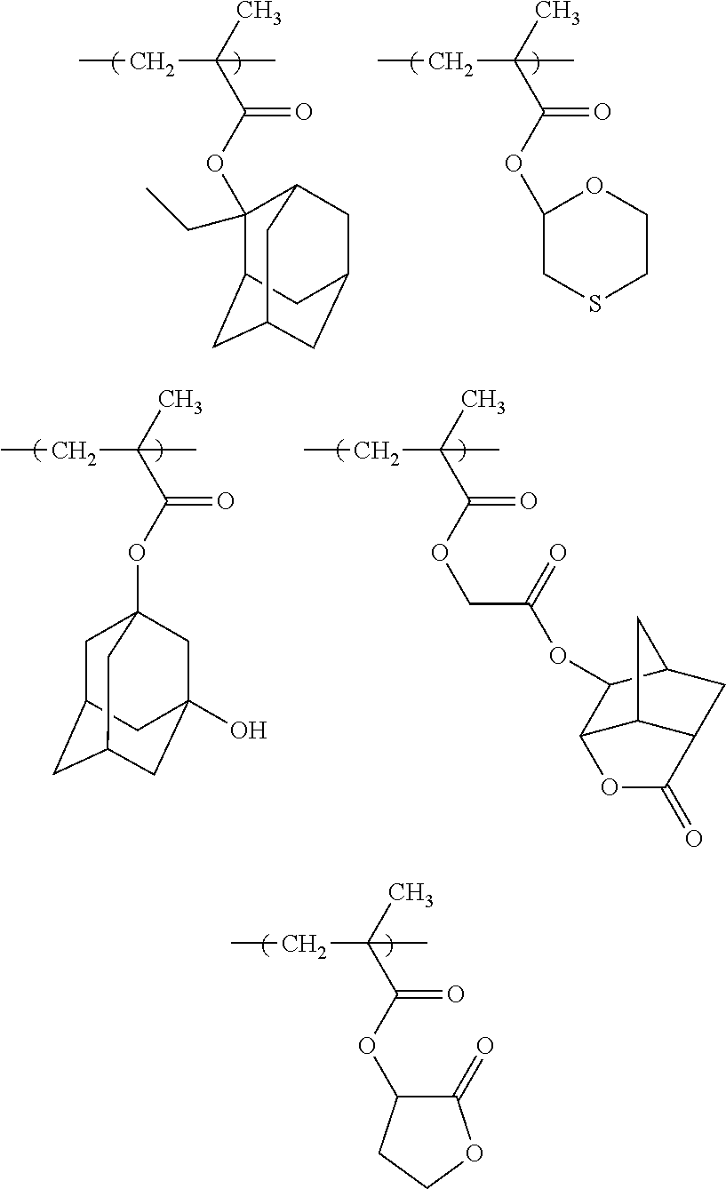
CCC(C(OC1(CC)C2CC3CC(CC1C3)C2)=O)(C)C.CCC(C(OC1CSCCO1)=O)(C)C.CCC(C(OC12CC3CC(CC(O)(C1)C3)C2)=O)(C)C.CCC(C(OCC(OC1C2C3C(CC1C3)C(=O)O2)=O)=O)(C)C.CCC(C(OC1C(=O)OCC1)=O)(C)C
